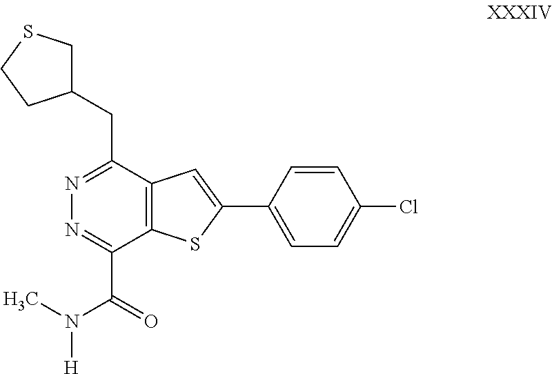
N1=C(CC2CSCC2)C2=C(C(C(N(C)[H])=O)=N1)SC(C1=CC=C(Cl)C=C1)=C2
